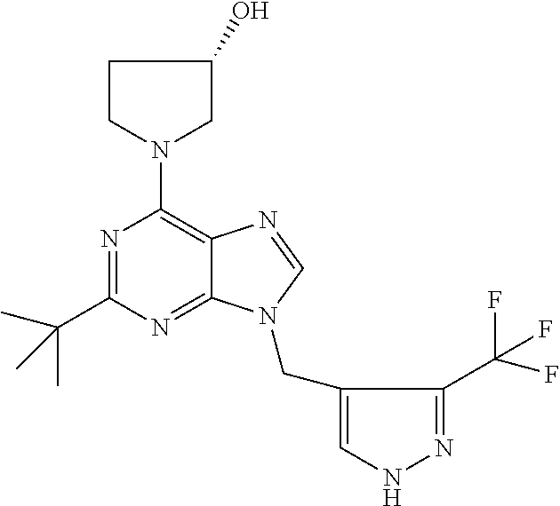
N1=C(C(C)(C)C)N=C2C(=C1N1CC(O)CC1)N=CN2CC1=CNN=C1C(F)(F)F
